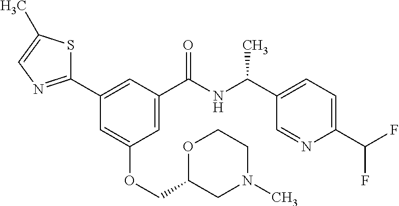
C1(C2=CC(C(NC(C3=CC=C(C(F)F)N=C3)C)=O)=CC(OCC3CN(C)CCO3)=C2)=NC=C(C)S1
